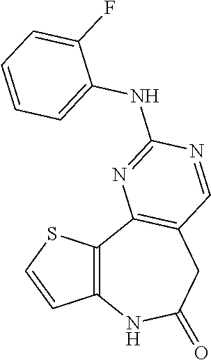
C12=C(SC=C1)C1=C(CC(=O)N2)C=NC(NC2=CC=CC=C2F)=N1
